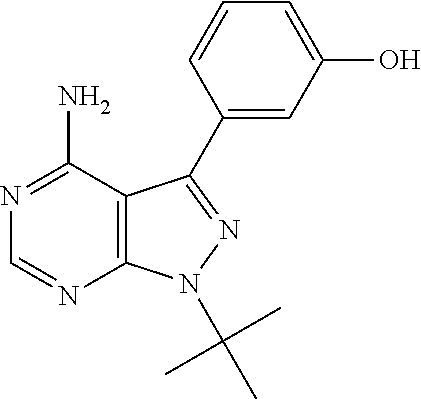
N1=C(N)C2=C(N=C1)N(C(C)(C)C)N=C2C1=CC(O)=CC=C1
